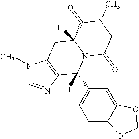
N1(C)C=NC2=C1CC1([H])N(C2(C2=CC=C3C(=C2)OCO3)[H])C(=O)CN(C)C1=O
